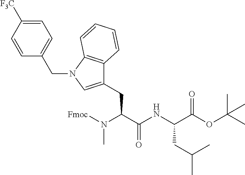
N(C(C(NC(C(OC(C)(C)C)=O)CC(C)C)=O)CC1=CN(CC2=CC=C([F3C])C=C2)C2=C1C=CC=C2)([Fmoc])C
